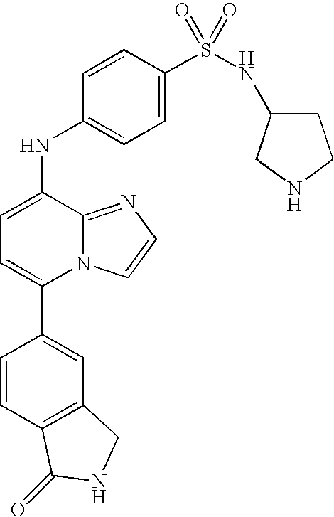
C1=CC2=C(C=C1C1=CC=C(NC3=CC=C(S(NC4CCNC4)(=O)=O)C=C3)C3=NC=CN13)CNC2=O
